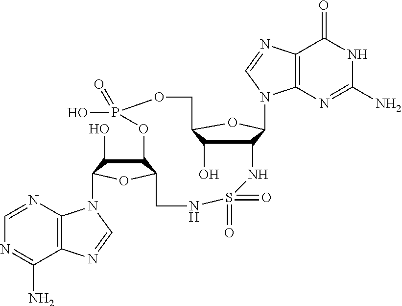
C12C(O)C(OC1N1C3=C(C(=O)NC(N)=N3)N=C1)COP(O)(=O)OC1C(O)C(N3C4=C(C(N)=NC=N4)N=C3)OC1CNS(=O)(=O)N2
